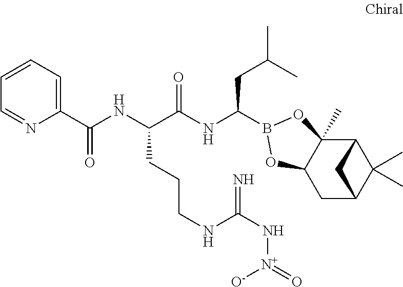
C12C3(C)C(CC(C1(C)C)C2)OB(C(NC(C(NC(=O)C1=CC=CC=N1)CCCNC(N[N+](=O)[O-])=N)=O)CC(C)C)O3
